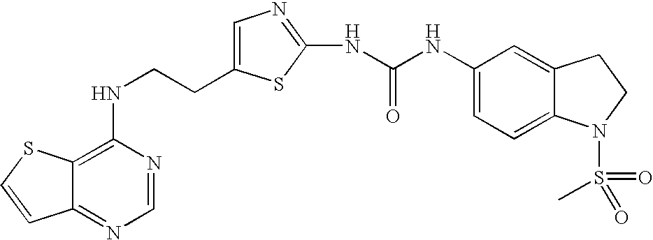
C(CNC1=C2C(=NC=N1)C=CS2)C1=CN=C(NC(=O)NC2=CC=C3C(=C2)CCN3S(=O)(=O)C)S1
